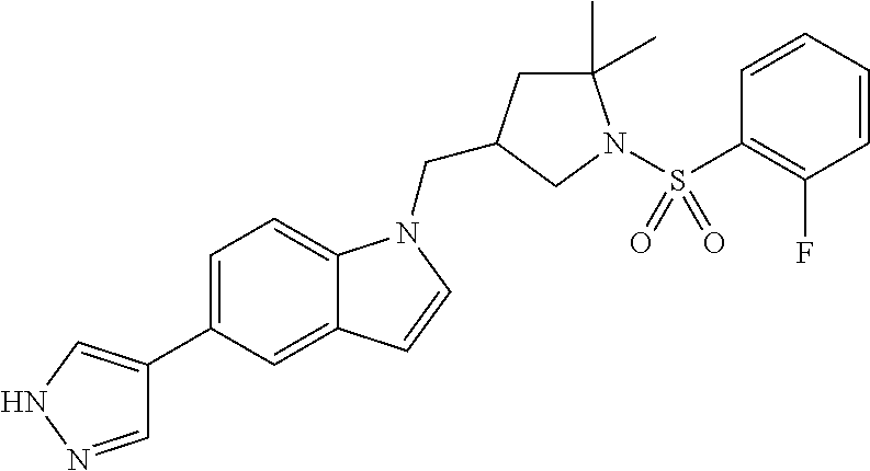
C1=NNC=C1C1=CC=C2C(=C1)C=CN2CC1CC(C)(C)N(S(C2=C(F)C=CC=C2)(=O)=O)C1
